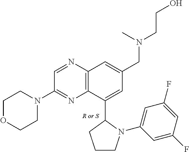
C12=C(N=CC(N3CCOCC3)=N1)C=C(CN(CCO)C)C=C2C1CCCN1C1=CC(F)=CC(F)=C1
